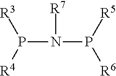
P(N(P([R6])[R5])[R7])([R4])[R3]
